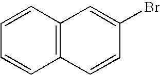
C1=CC=CC2=C1C=C(Br)C=C2
